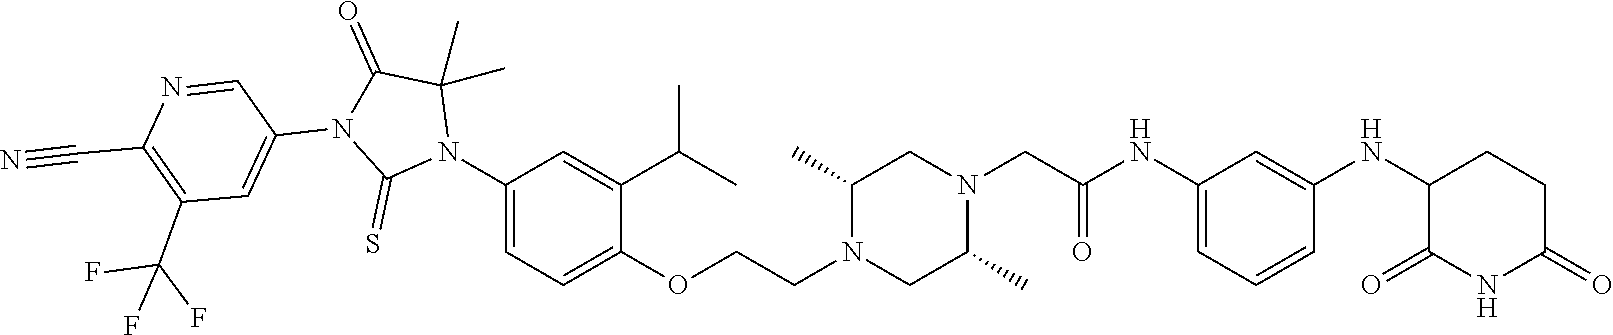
C1=C(NC(CN2CC(C)N(CCOC3=CC=C(N4C(C)(C)C(=O)N(C5=CC(C(F)(F)F)=C(C#N)N=C5)C4=S)C=C3C(C)C)CC2C)=O)C=C(NC2C(=O)NC(=O)CC2)C=C1
